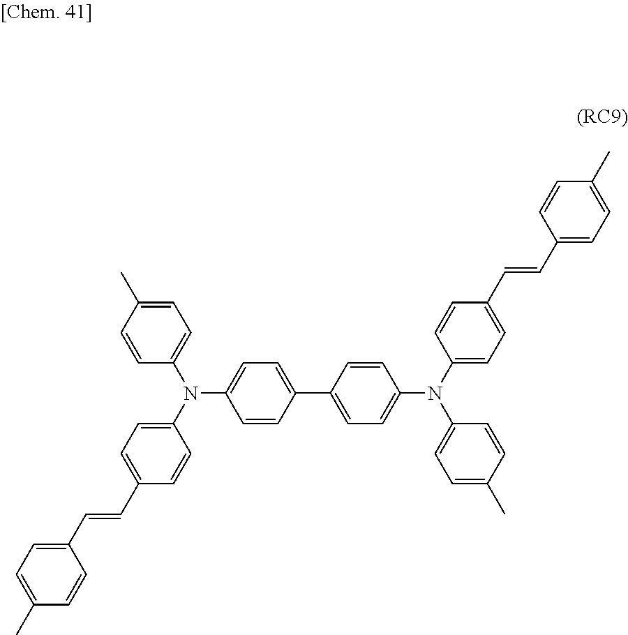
C(=CC1=CC=C(N(C2=CC=C(C)C=C2)C2=CC=C(C3=CC=C(N(C4=CC=C(C=CC5=CC=C(C)C=C5)C=C4)C4=CC=C(C)C=C4)C=C3)C=C2)C=C1)C1=CC=C(C)C=C1
